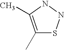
C1(C)=C(C)NNS1
